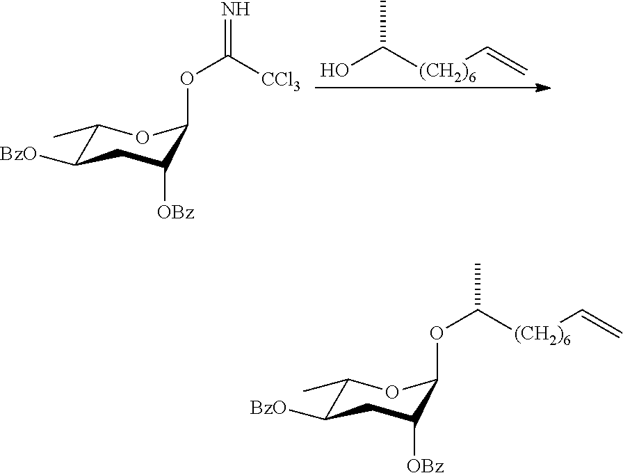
C1(C)C([BzO])CC([OBz])C(OC(=N)[CCl3])O1.OC([(CH2)6]C=C)C.C1(C)C([BzO])CC([OBz])C(OC(C)[(CH2)6]C=C)O1
